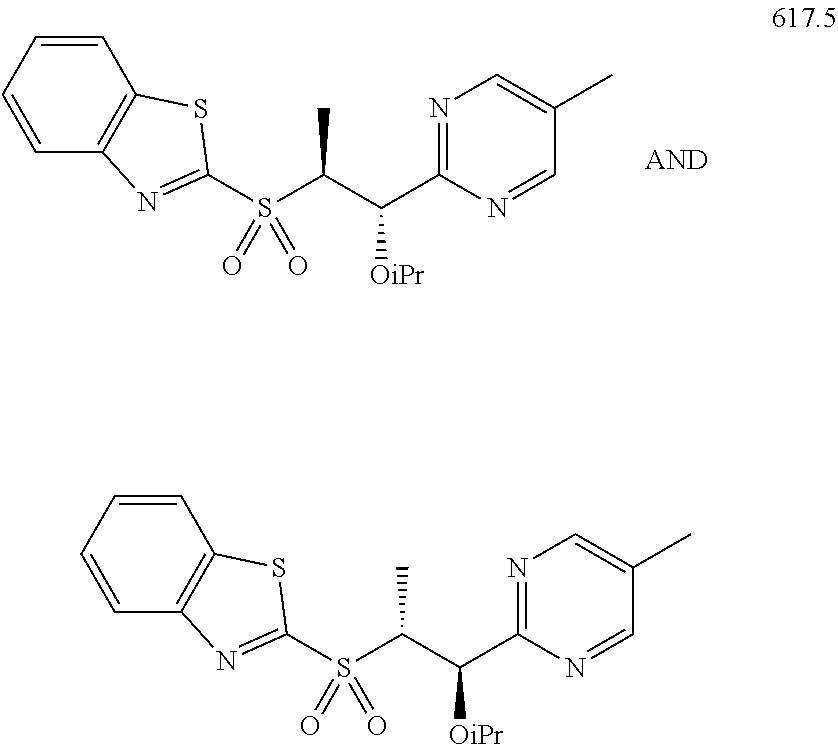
N1=C(C(C(C)S(C2=NC3=C(C=CC=C3)S2)(=O)=O)[OiPr])N=CC(C)=C1.N1=C(C(C(C)S(C2=NC3=C(C=CC=C3)S2)(=O)=O)[OiPr])N=CC(C)=C1
